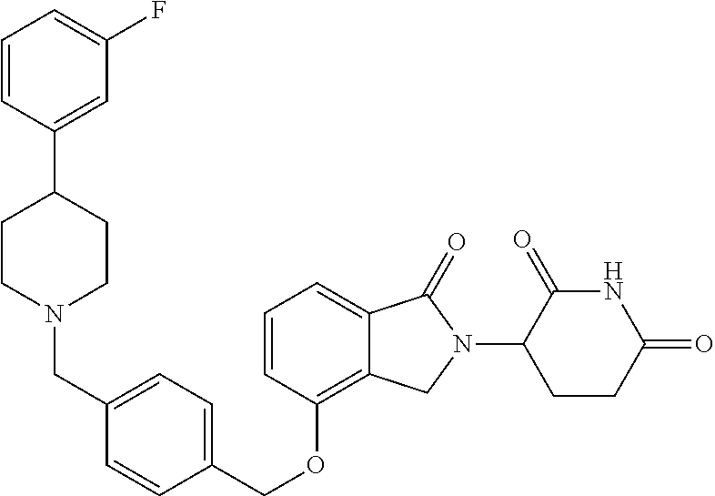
C12=CC=CC(OCC3=CC=C(CN4CCC(C5=CC(F)=CC=C5)CC4)C=C3)=C1CN(C1C(=O)NC(=O)CC1)C2=O
